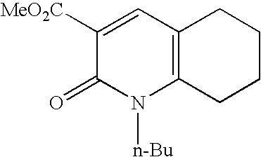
C1([MeO2C])=CC2=C(N([n-Bu])C1=O)CCCC2
